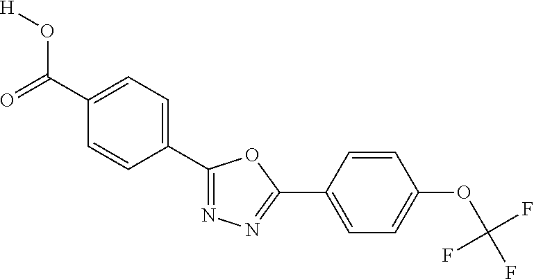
O=C(C1=CC=C(C2=NN=C(C3=CC=C(OC(F)(F)F)C=C3)O2)C=C1)O[H]
